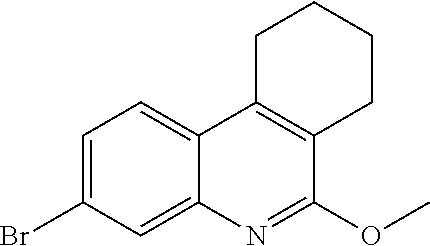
C1=C(Br)C=C2C(=C1)C1=C(C(OC)=N2)CCCC1
